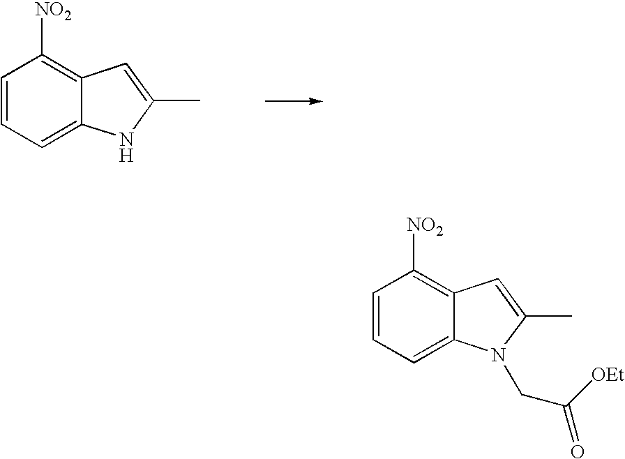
C1=CC=C2C(=C1[NO2])C=C(C)N2.C1=CC=C2C(=C1[NO2])C=C(C)N2CC(=O)[OEt]
